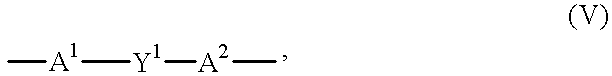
[A1]([Y1][A2]C)C
